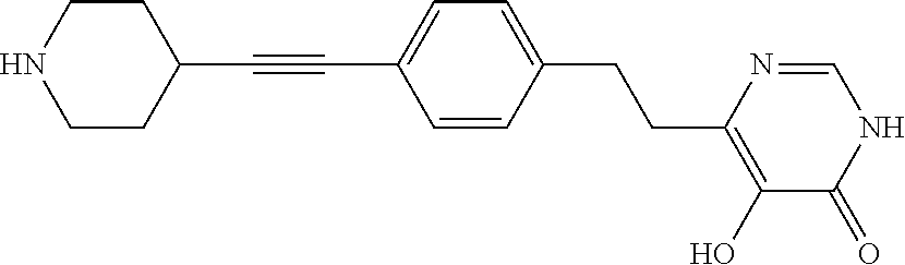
OC1=C(CCC2=CC=C(C#CC3CCNCC3)C=C2)N=CNC1=O
